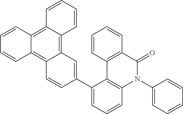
C12=C3C(=C4C(=C1C=CC=C2)C=C(C1=CC=CC2=C1C1=C(C=CC=C1)C(=O)N2C1=CC=CC=C1)C=C4)C=CC=C3
